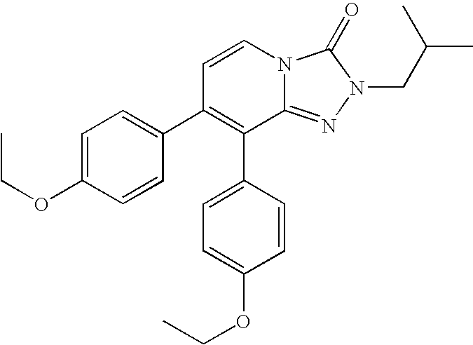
C1=CN2C(=NN(CC(C)C)C2=O)C(C2=CC=C(OCC)C=C2)=C1C1=CC=C(OCC)C=C1
